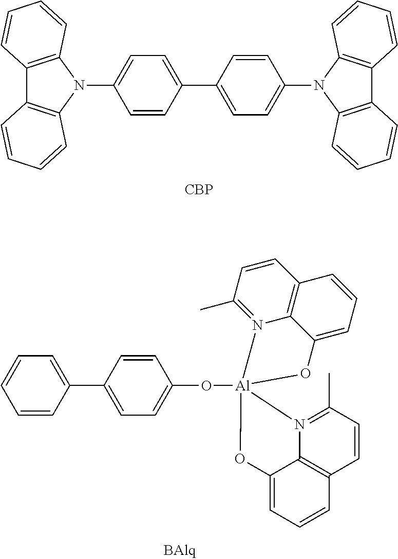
C12=C(N(C3=CC=C(C4=CC=C(N5C6=C(C7=C5C=CC=C7)C=CC=C6)C=C4)C=C3)C3=C1C=CC=C3)C=CC=C2.[CBP].C1=CC=C(C2=CC=C(O[Al]34(N5=C(C)C=CC6=C5C(=CC=C6)O3)N3=C(C)C=CC5=C3C(=CC=C5)O4)C=C2)C=C1
